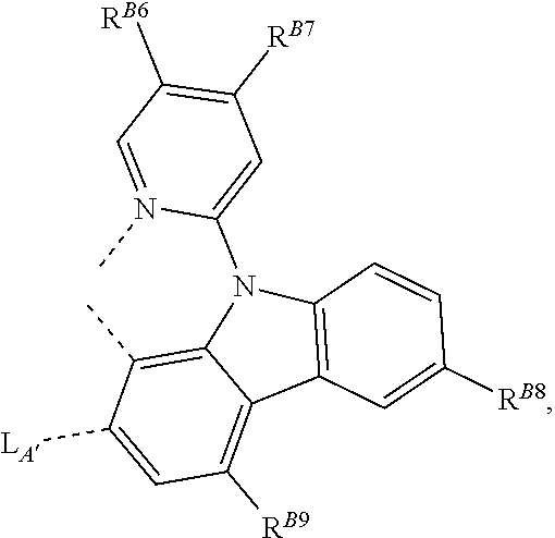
C12=C(C)C([LA])=CC([RB9])=C1C1=C(N2C2=CC([RB7])=C([RB6])C=N2C)C=CC([RB8])=C1
